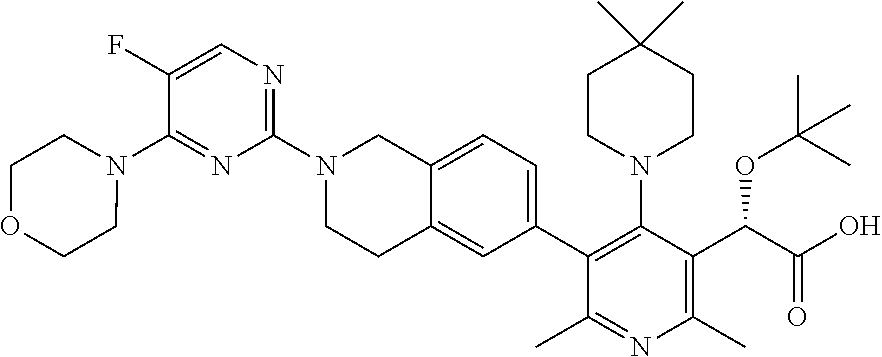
C1(F)=CN=C(N2CCC3=CC(C4=C(N5CCC(C)(C)CC5)C(C(C(O)=O)OC(C)(C)C)=C(C)N=C4C)=CC=C3C2)N=C1N1CCOCC1
